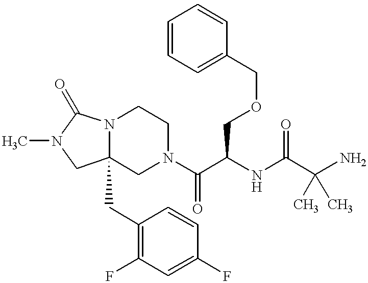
N12C(CC3=C(F)C=C(F)C=C3)(CN(C(C(NC(C(N)(C)C)=O)COCC3=CC=CC=C3)=O)CC1)CN(C)C2=O
